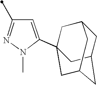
C1(C)=NN(C)C(C23CC4CC(CC(C2)C4)C3)=C1
